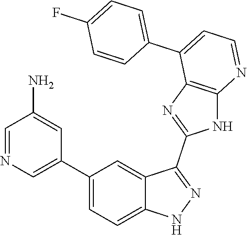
C1=NC=C(C2=CC=C3C(=C2)C(C2=NC4=C(N2)N=CC=C4C2=CC=C(F)C=C2)=NN3)C=C1N
